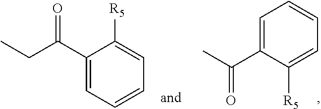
C1(C(CC)=O)=CC=CC=C1[R5].C1=C(C(=O)C)C([R5])=CC=C1
